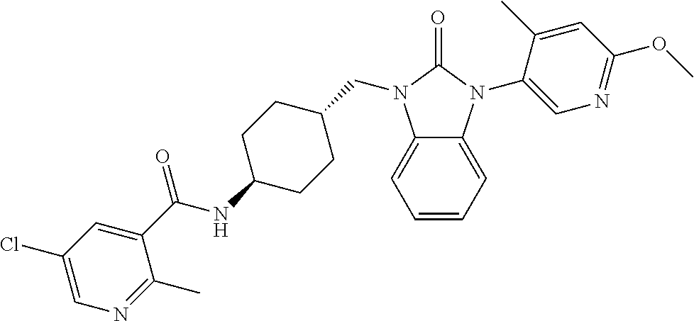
C1=CC=C2C(=C1)N(CC1CCC(NC(C3=CC(Cl)=CN=C3C)=O)CC1)C(=O)N2C1=CN=C(OC)C=C1C
